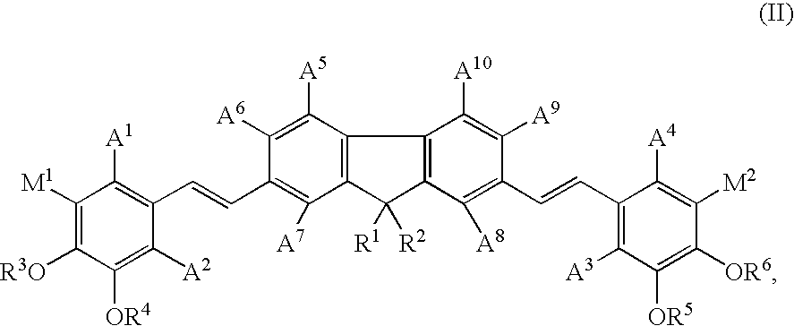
C1(C=CC2=C([A7])C3=C(C([A5])=C2[A6])C2=C(C([A8])=C(C=CC4=C([A3])C([OR5])=C([OR6])C([M2])=C4[A4])C([A9])=C2[A10])C3([R1])[R2])=C([A1])C([M1])=C([R3O])C([OR4])=C1[A2]
